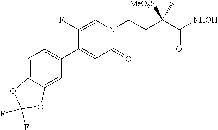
C1=C2C(=CC(C3=CC(=O)N(CCC(C([NHOH])=O)(C)[MeO2S])C=C3F)=C1)OC(F)(F)O2
